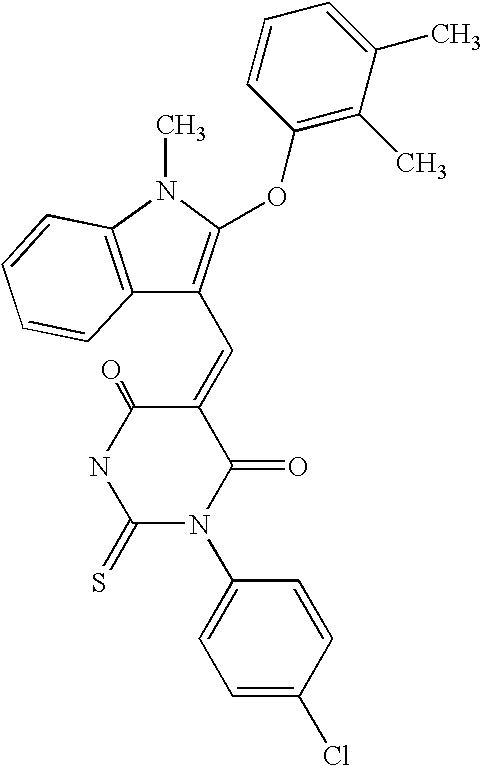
N1C(=S)N(C2=CC=C(Cl)C=C2)C(=O)C(=CC2=C(OC3=C(C)C(C)=CC=C3)N(C)C3=C2C=CC=C3)C1=O
